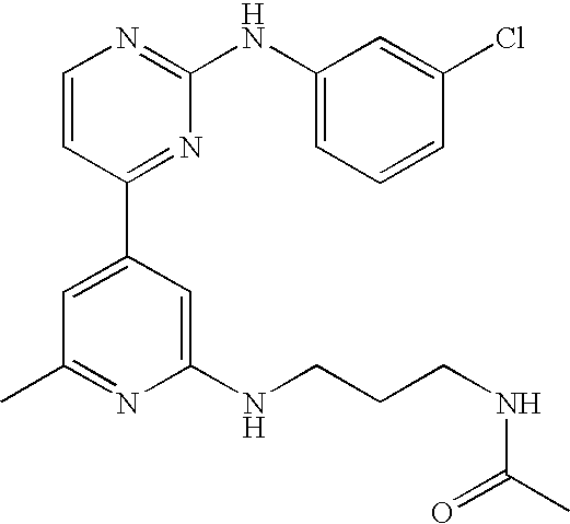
C1=CC(C2=CC(C)=NC(NCCCNC(C)=O)=C2)=NC(NC2=CC=CC(Cl)=C2)=N1
